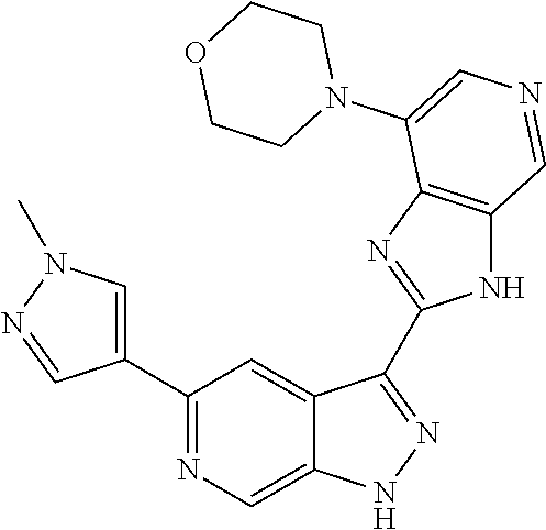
C1(C2=CN(C)N=C2)=NC=C2C(=C1)C(C1=NC3=C(N1)C=NC=C3N1CCOCC1)=NN2
